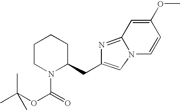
C1(OC)=CC2=NC(CC3CCCCN3C(OC(C)(C)C)=O)=CN2C=C1
